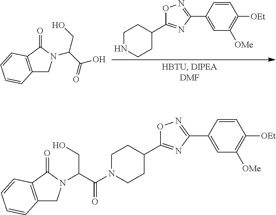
C12=C(C(=O)N(C(C(=O)O)CO)C1)C=CC=C2.N1CCC(C2=NC(C3=CC([OMe])=C([OEt])C=C3)=NO2)CC1.C(N1CCC(C2=NC(C3=CC([OMe])=C([OEt])C=C3)=NO2)CC1)(=O)C(N1CC2=C(C1=O)C=CC=C2)CO
